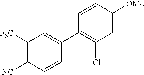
C1([F3C])=C([NC])C=CC(C2=C(Cl)C=C([OMe])C=C2)=C1
